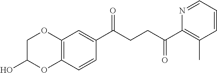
C1(C(CCC(C2=C(C)C=CC=N2)=O)=O)=CC2=C(C=C1)OC(O)CO2
